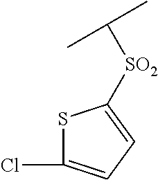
S1C(Cl)=CC=C1[SO2]C(C)C
